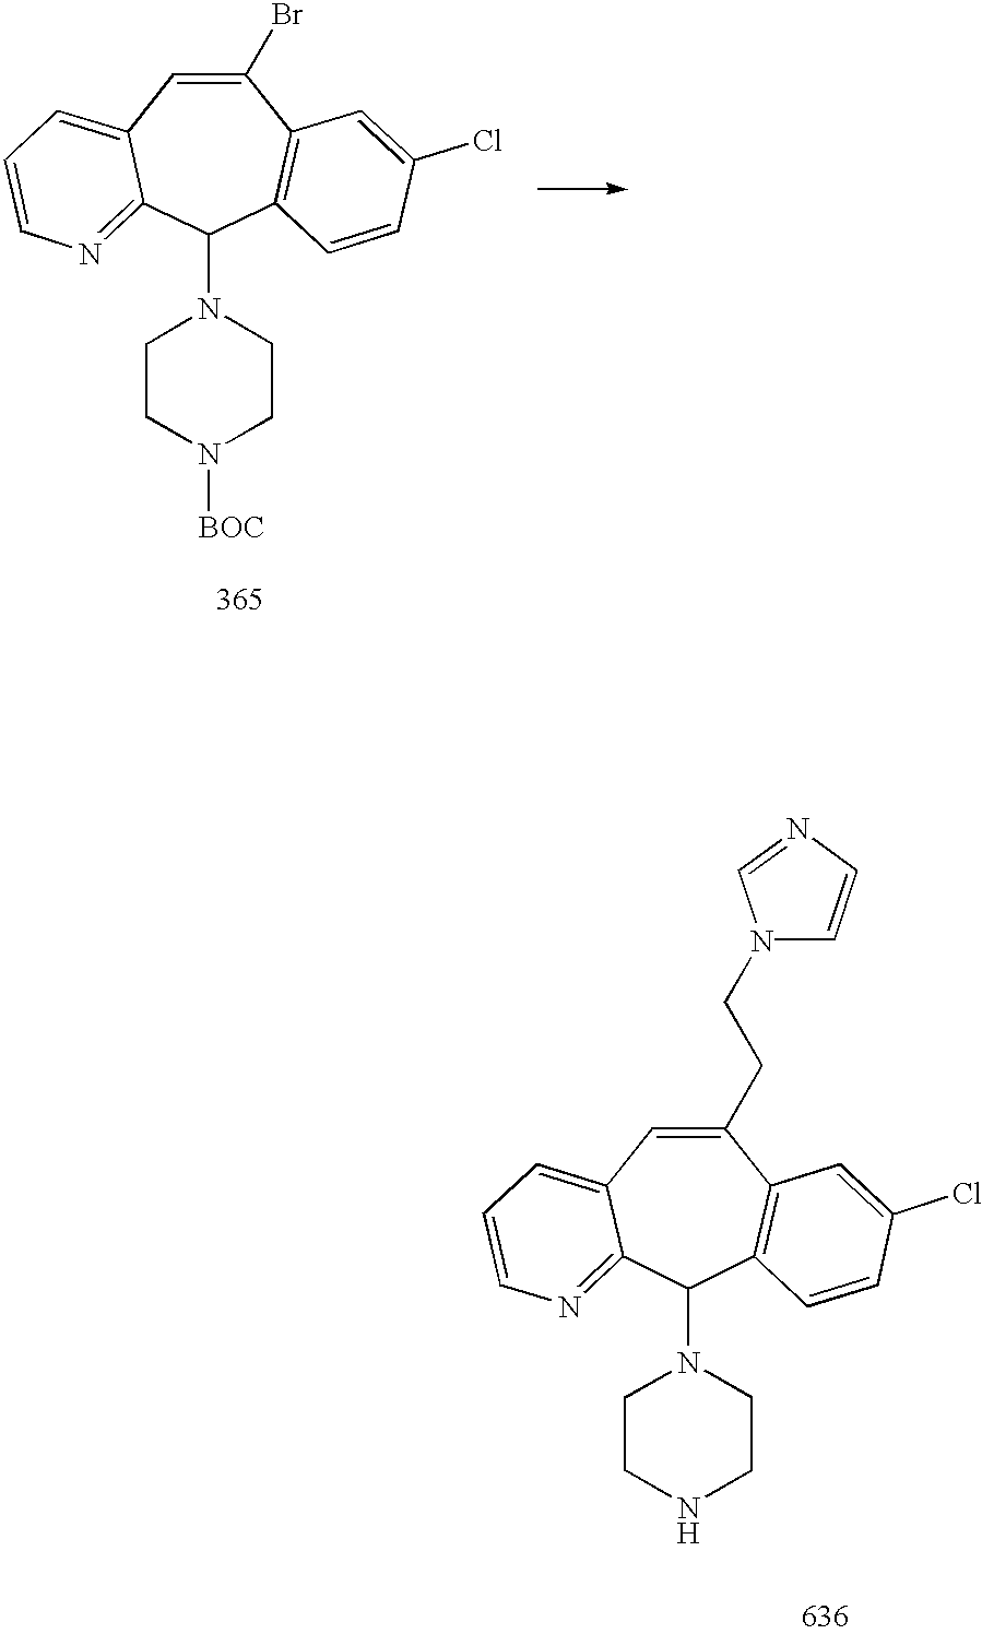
C1(Br)=CC2=CC=CN=C2C(N2CCN([BOC])CC2)C2=C1C=C(Cl)C=C2.C1(CCN2C=CN=C2)=CC2=CC=CN=C2C(N2CCNCC2)C2=C1C=C(Cl)C=C2
